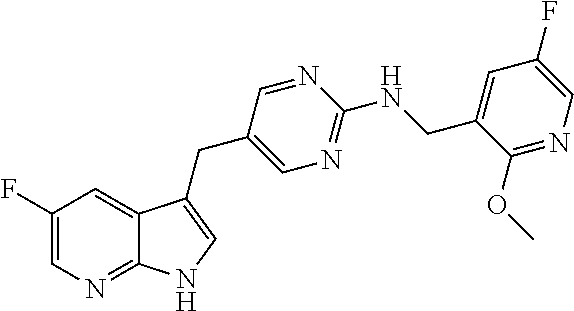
C1(F)=CN=C2C(=C1)C(CC1=CN=C(NCC3=CC(F)=CN=C3OC)N=C1)=CN2
